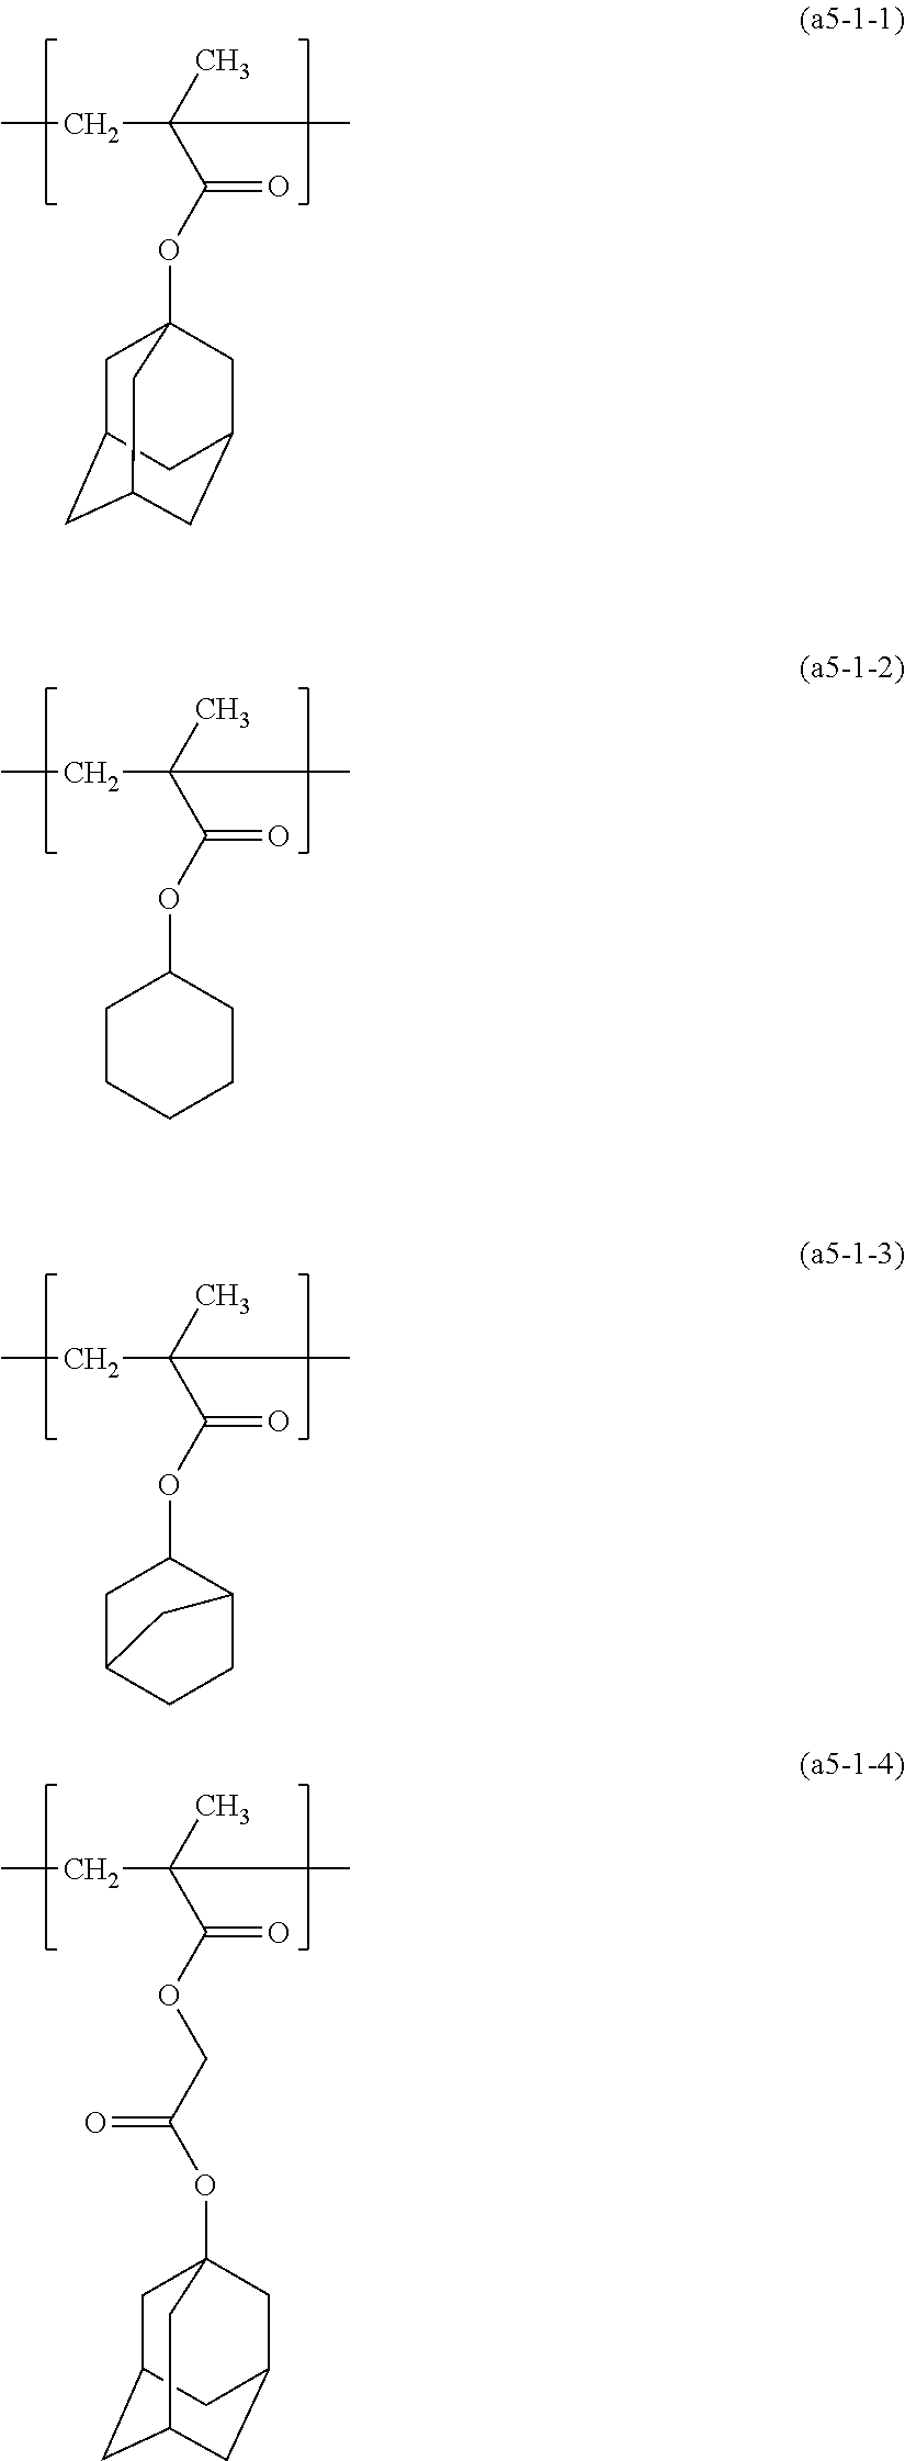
CCC(C)(C(OC12CC3CC(CC(C1)C3)C2)=O)C.CCC(C)(C(OC1CCCCC1)=O)C.CCC(C)(C(OC1CC2CCC1C2)=O)C.CCC(C)(C(OCC(OC12CC3CC(CC(C1)C3)C2)=O)=O)C
